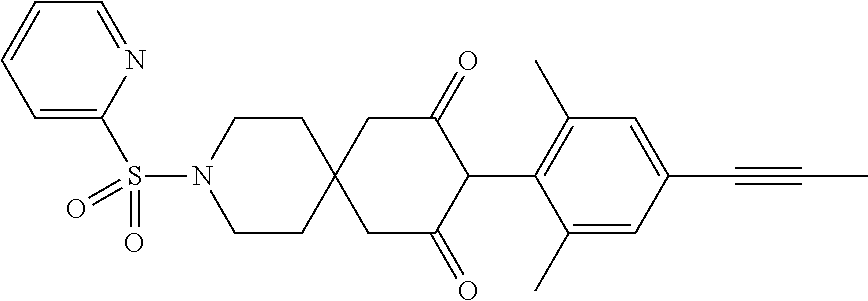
C1CN(S(=O)(C2=CC=CC=N2)=O)CCC12CC(=O)C(C1=C(C)C=C(C#CC)C=C1C)C(=O)C2
